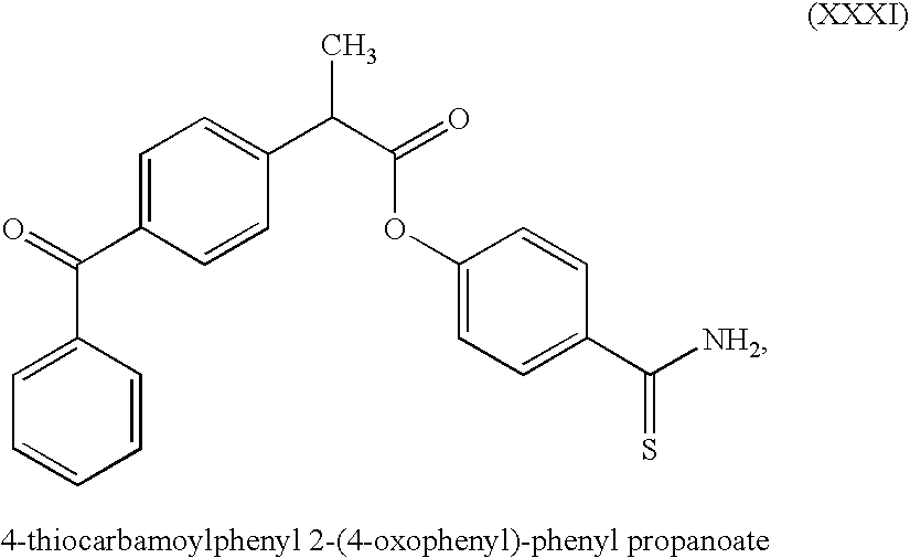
C1=C(C(=O)C2=CC=CC=C2)C=CC(C(C(=O)OC2=CC=C(C([NH2])=S)C=C2)C)=C1
